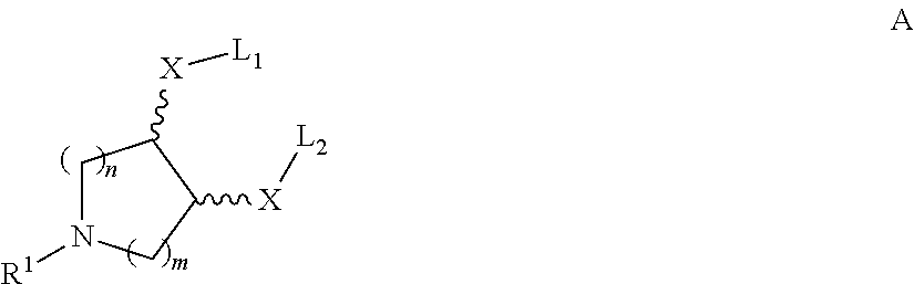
C1N([R1])CC([X][L2])C1[X][L1]
